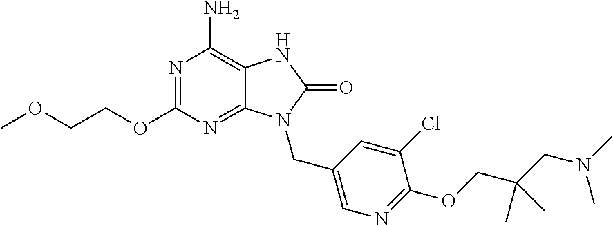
N1=C(OCCOC)N=C2C(=C1N)NC(=O)N2CC1=CN=C(OCC(CN(C)C)(C)C)C(Cl)=C1
